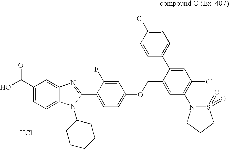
Cl.C1(C(O)=O)=CC=C2C(=C1)N=C(C1=CC=C(OCC3=CC(N4S(=O)(=O)CCC4)=C(Cl)C=C3C3=CC=C(Cl)C=C3)C=C1F)N2C1CCCCC1
